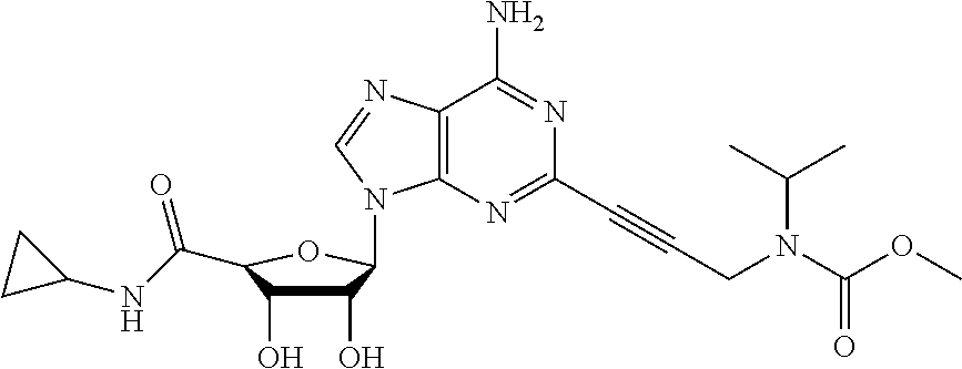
C12=C(N=CN1C1C(O)C(O)C(C(NC3CC3)=O)O1)C(N)=NC(C#CCN(C(C)C)C(=O)OC)=N2
